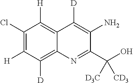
C12=C([H])C(Cl)=C([H])C([D])=C1N=C(C(O)([CD3])[D3C])C(N)=C2[D]
